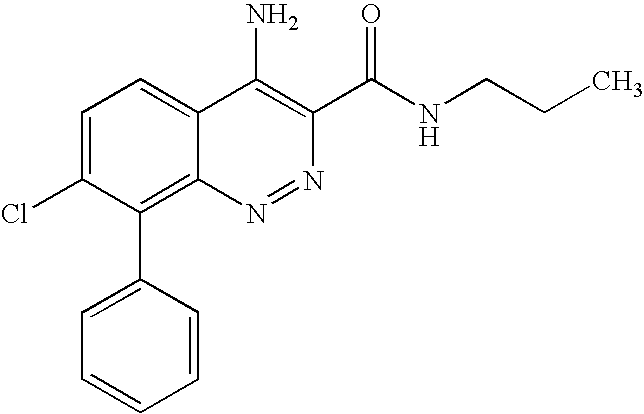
C1=C(Cl)C(C2=CC=CC=C2)=C2C(=C1)C(N)=C(C(NCCC)=O)N=N2
